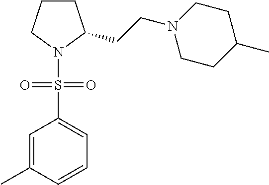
C1CC(CCN2CCC(C)CC2)N(S(C2=CC=CC(C)=C2)(=O)=O)C1
